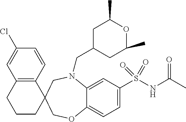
C1=C(Cl)C=CC2=C1CCCC21COC2=CC=C(S(NC(C)=O)(=O)=O)C=C2N(CC2CC(C)OC(C)C2)C1
